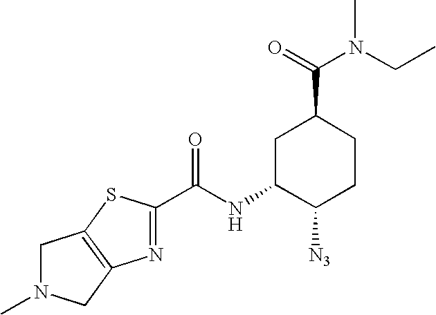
C(NC1C([N3])CCC(C(=O)N(CC)C)C1)(=O)C1=NC2=C(S1)CN(C)C2
